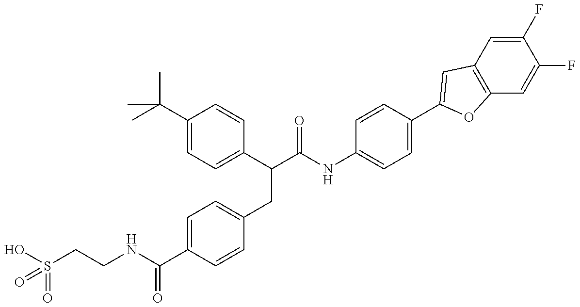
OS(CCNC(C1=CC=C(CC(C(NC2=CC=C(C3=CC4=C(C=C(F)C(F)=C4)O3)C=C2)=O)C2=CC=C(C(C)(C)C)C=C2)C=C1)=O)(=O)=O
